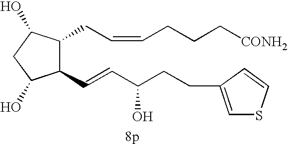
C1(C=CC(CCC2=CSC=C2)O)C(CC=CCCC[CONH2])C(O)CC1O
